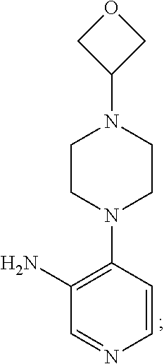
C1=NC=CC(N2CCN(C3COC3)CC2)=C1N
